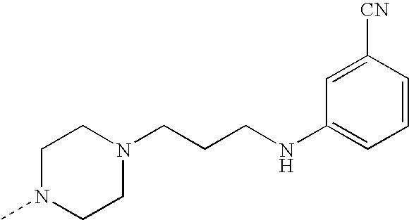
C1(NCCCN2CCN(C)CC2)=CC=CC([CN])=C1
